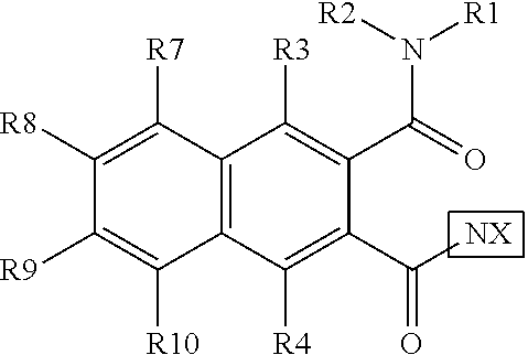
C([NX])(C1=C([R4])C2=C(C([R3])=C1C(=O)N([R2])[R1])C([R7])=C([R8])C([R9])=C2[R10])=O
